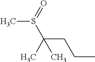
C(C)CC(S(C)=O)(C)C
